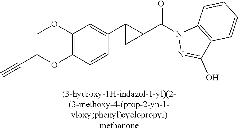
C1(OC)=C(OCC#C)C=CC(C2C(C(N3N=C(O)C4=C3C=CC=C4)=O)C2)=C1
